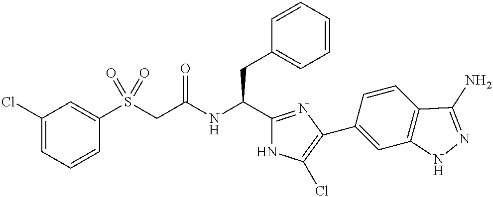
C1(Cl)=CC=CC(S(CC(NC(C2=NC(C3=CC4=C(C=C3)C(N)=NN4)=C(Cl)N2)CC2=CC=CC=C2)=O)(=O)=O)=C1
